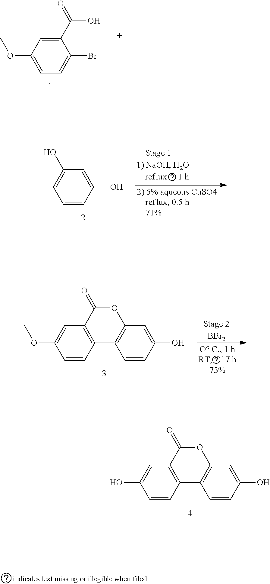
C1=CC2=C(C=C1O)C(=O)OC1=C2C=CC(O)=C1.C1=C(OC)C=C(C(=O)O)C(Br)=C1.C1=CC(O)=CC(O)=C1.C1=CC2=C(C=C1OC)C(=O)OC1=C2C=CC(O)=C1.[Stage 2BBr2]
